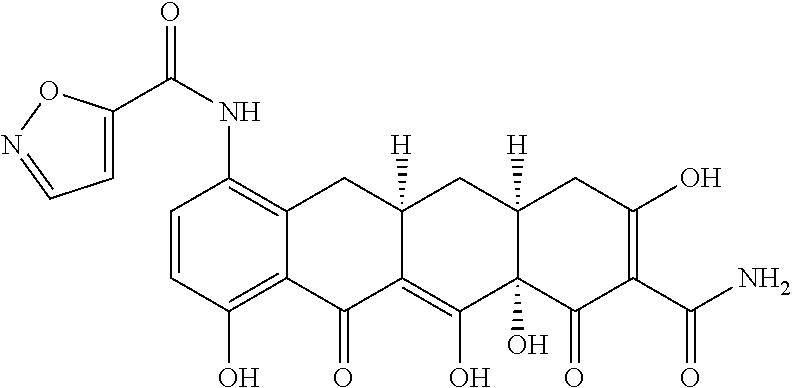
C1=CC(O)=C2C(=C1NC(=O)C1=CC=NO1)CC1([H])C(=C(O)C3(O)C([H])(C1)CC(O)=C(C(N)=O)C3=O)C2=O
